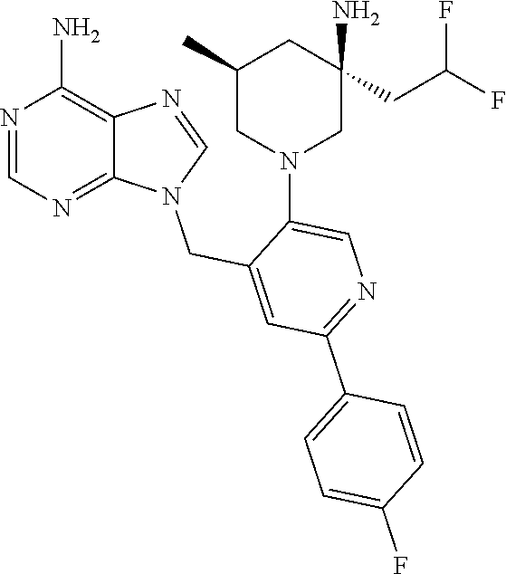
N1(CC2=CC(C3=CC=C(F)C=C3)=NC=C2N2CC(N)(CC(F)F)CC(C)C2)C2=NC=NC(N)=C2N=C1
